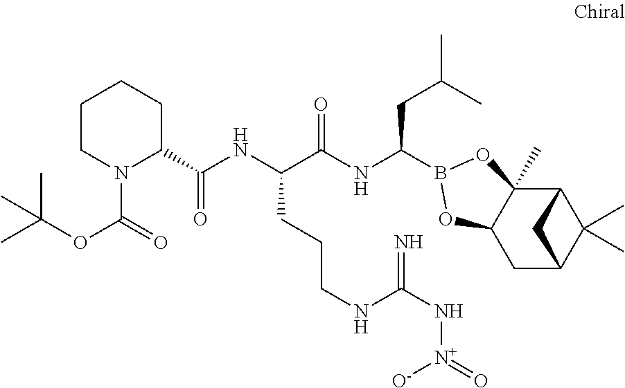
C12C3(C)C(CC(C1(C)C)C2)OB(C(NC(C(NC(=O)C1CCCCN1C(OC(C)(C)C)=O)CCCNC(N[N+]([O-])=O)=N)=O)CC(C)C)O3
